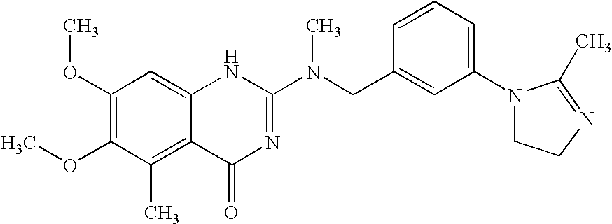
C1(OC)=C(OC)C(C)=C2C(=C1)NC(N(CC1=CC(N3CCN=C3C)=CC=C1)C)=NC2=O
